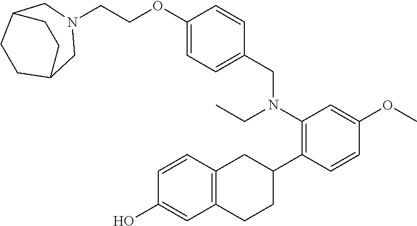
N1(CCOC2=CC=C(CN(C3=C(C4CC5=C(CC4)C=C(O)C=C5)C=CC(OC)=C3)CC)C=C2)CC2CCC(C1)CC2
